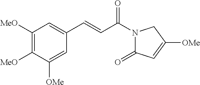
C1([MeO])=C([MeO])C([OMe])=CC(C=CC(N2C(=O)C=C([OMe])C2)=O)=C1
